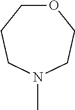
O1CCCN(C)CC1
